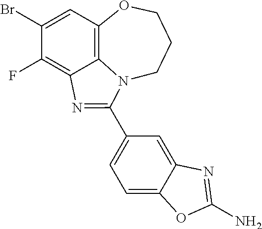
C1(Br)=CC2=C3C(=C1F)N=C(C1=CC=C4C(=C1)N=C(N)O4)N3CCCO2
